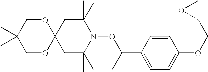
C1OC2(OCC1(C)C)CC(C)(C)N(OC(C)C1=CC=C(OCC3CO3)C=C1)C(C)(C)C2
